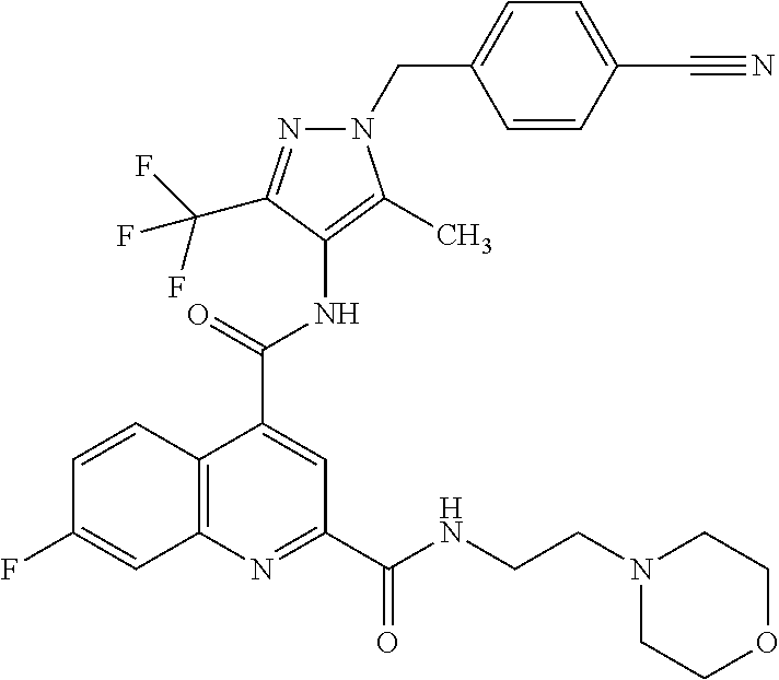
C12=C(N=C(C(=O)NCCN3CCOCC3)C=C1C(=O)NC1=C(C)N(CC3=CC=C(C#N)C=C3)N=C1C(F)(F)F)C=C(F)C=C2
